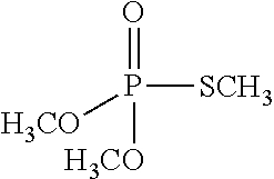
P([SCH3])(=O)([H3CO])[H3CO]
